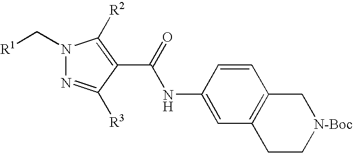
N1(C[R1])N=C([R3])C(C(NC2=CC3=C(C=C2)C[N-Boc]CC3)=O)=C1[R2]
